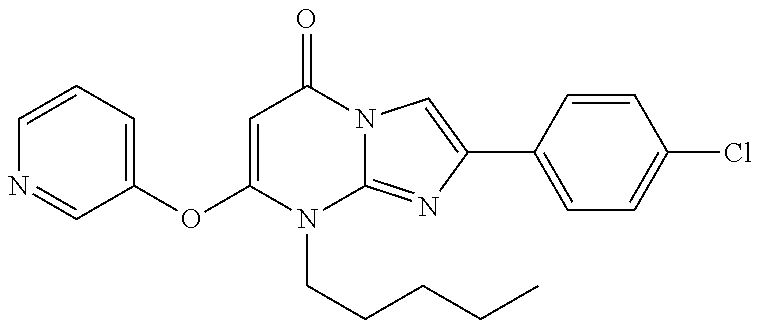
C1(OC2=CC=CN=C2)=CC(=O)N2C(=NC(C3=CC=C(Cl)C=C3)=C2)N1CCCCC
